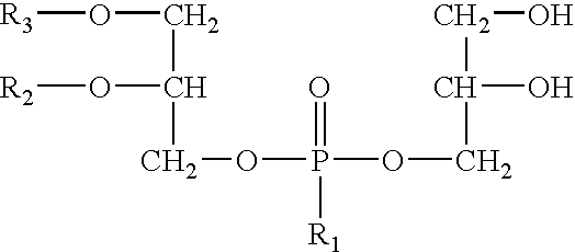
[R3]OCC(O[R2])COP(OCC(CO)O)(=O)[R1]
